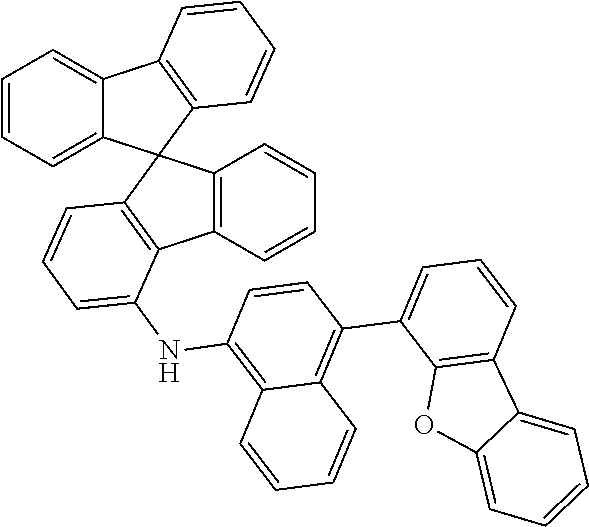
C12=C(C=CC=C1)C1=C(C=CC=C1NC1=C3C(=C(C4=CC=CC5=C4OC4=CC=CC=C54)C=C1)C=CC=C3)C21C2=CC=CC=C2C2=C1C=CC=C2
